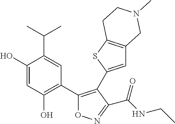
C1(O)=CC(O)=C(C2=C(C3=CC4=C(S3)CCN(C)C4)C(C(NCC)=O)=NO2)C=C1C(C)C
